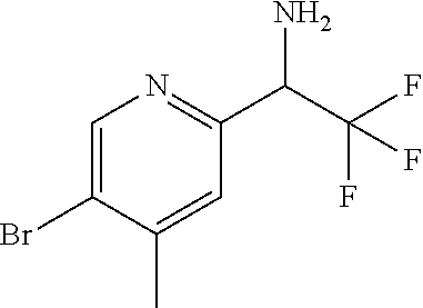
C1=C(Br)C(C)=CC(C(C(F)(F)F)N)=N1
